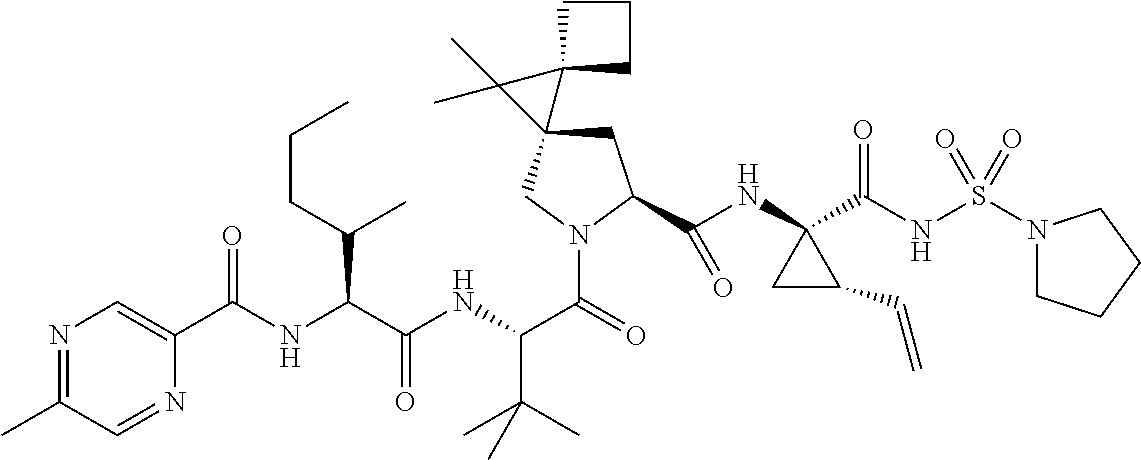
C1C(C(NC2(C(NS(N3CCCC3)(=O)=O)=O)CC2C=C)=O)N(C(C(NC(C(NC(=O)C2=CN=C(C)C=N2)C(C)CCC)=O)C(C)(C)C)=O)CC12C1(CCC1)C2(C)C
